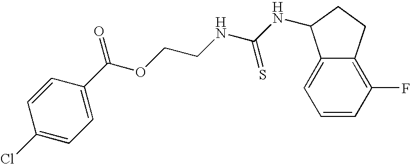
C1=CC(Cl)=CC=C1C(OCCNC(NC1C2=CC=CC(F)=C2CC1)=S)=O
